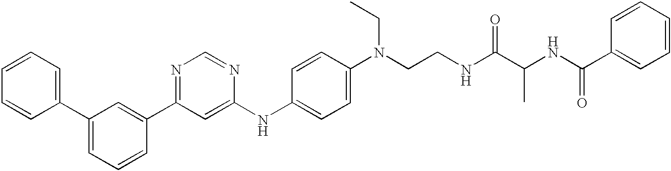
C1=CC=C(C2=CC=CC(C3=NC=NC(NC4=CC=C(N(CC)CCNC(=O)C(C)NC(=O)C5=CC=CC=C5)C=C4)=C3)=C2)C=C1
